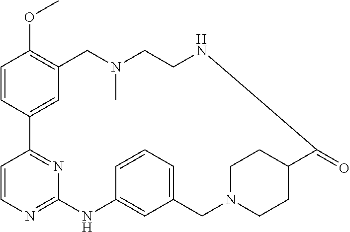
C1=CC2=CC(=C1OC)CN(C)CCNC(=O)C1CCN(CC3=CC=CC(=C3)NC3=NC=CC2=N3)CC1
